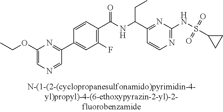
N1=C(NS(=O)(=O)C2CC2)N=C(C(NC(C2=C(F)C=C(C3=NC(OCC)=CN=C3)C=C2)=O)CC)C=C1
